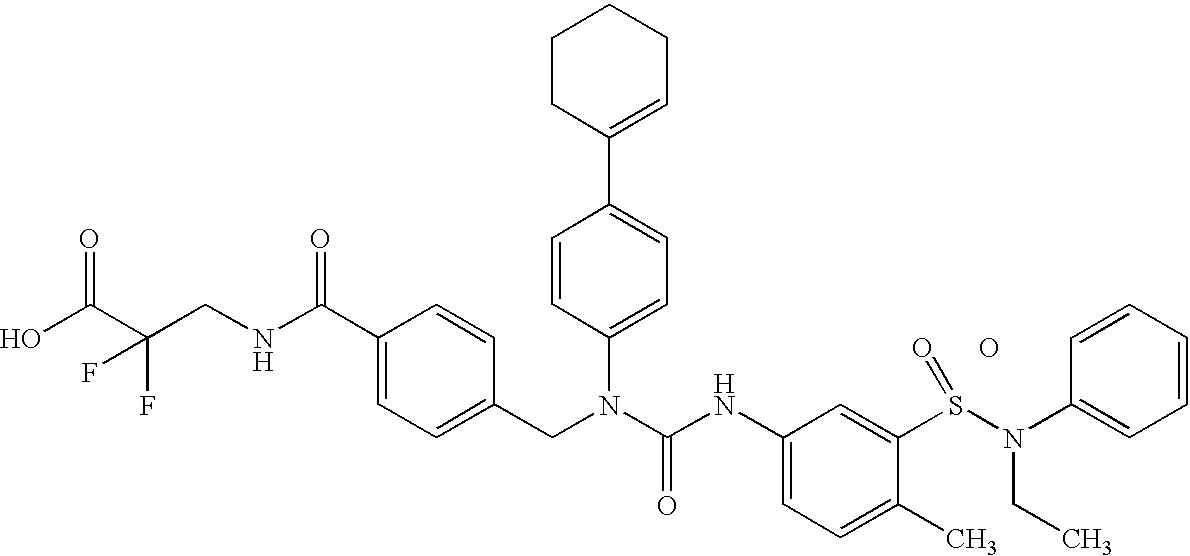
OC(C(CNC(C1=CC=C(CN(C(NC2=CC=C(C)C(S(N(C3=CC=CC=C3)CC)=O)=C2)=O)C2=CC=C(C3=CCCCC3)C=C2)C=C1)=O)(F)F)=O.O
